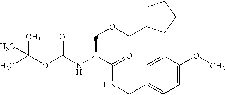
C(OC(=O)NC(C(=O)NCC1=CC=C(OC)C=C1)COCC1CCCC1)(C)(C)C
